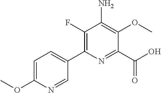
C1(F)=C(C2=CC=C(OC)N=C2)N=C(C(O)=O)C(OC)=C1N
